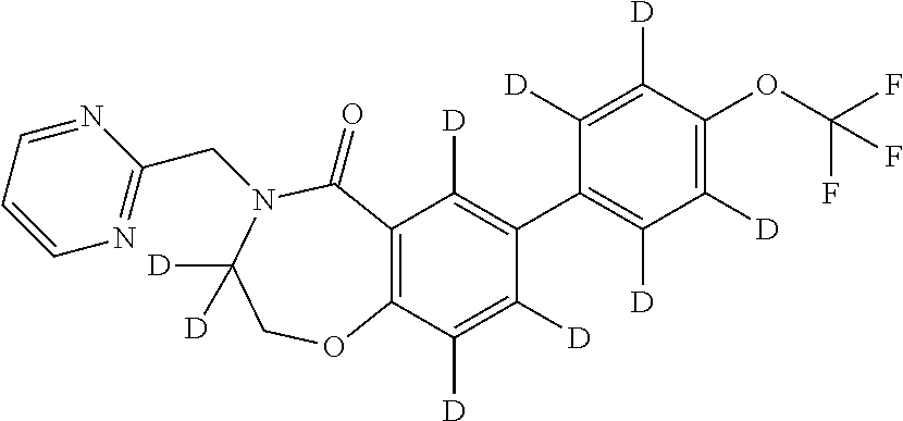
C12=C(C([D])=C([D])C(C3=C([D])C([D])=C(OC(F)(F)F)C([D])=C3[D])=C1[D])OCC([D])([D])N(CC1=NC=CC=N1)C2=O
